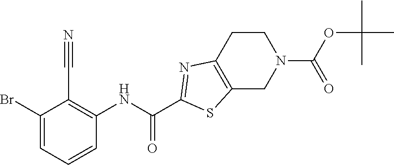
BrC1=CC=CC(NC(=O)C2=NC3=C(CN(C(=O)OC(C)(C)C)CC3)S2)=C1C#N
